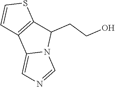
S1C=CC2=C1C(CCO)N1C2=CN=C1
